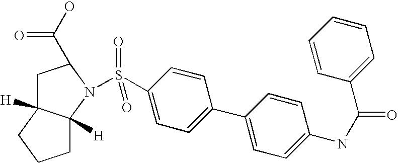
N1(S(C2=CC=C(C3=CC=C(NC(=O)C4=CC=CC=C4)C=C3)C=C2)(=O)=O)C(C(O)=O)CC2([H])C1([H])CCC2
